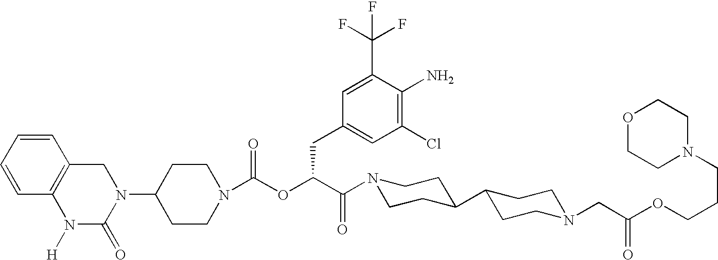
C1(N2CC3=C(N([H])C2=O)C=CC=C3)CCN(C(OC(C(=O)N2CCC(C3CCN(CC(OCCCN4CCOCC4)=O)CC3)CC2)CC2=CC(Cl)=C(N)C(C(F)(F)F)=C2)=O)CC1
